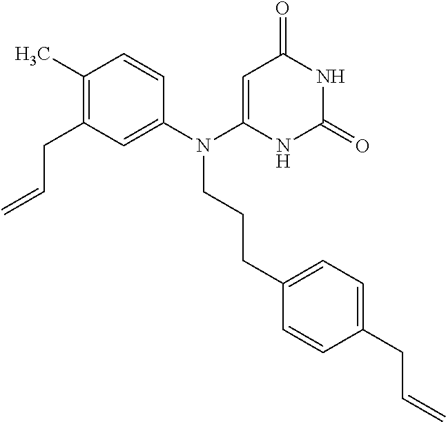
C1(C)=C(CC=C)C=C(N(C2=CC(=O)NC(=O)N2)CCCC2=CC=C(CC=C)C=C2)C=C1
